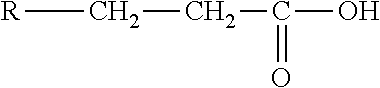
[R]CCC(O)=O
